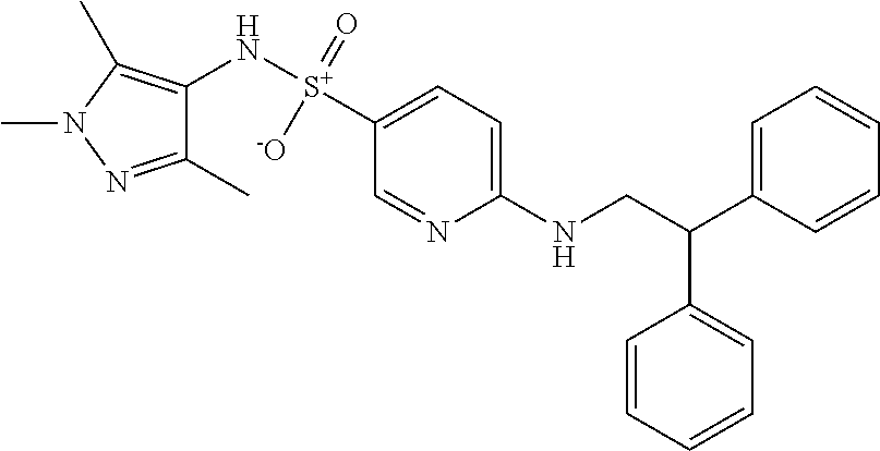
C1(N[S+]([-O])(=O)C2=CC=C(NCC(C3=CC=CC=C3)C3=CC=CC=C3)N=C2)=C(C)N(C)N=C1C
